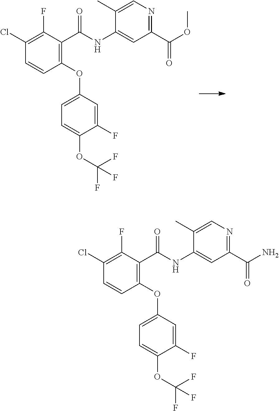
C1(OC2=CC=C(OC(F)(F)F)C(F)=C2)=C(C(NC2=CC(C(OC)=O)=NC=C2C)=O)C(F)=C(Cl)C=C1.C1(OC2=CC=C(OC(F)(F)F)C(F)=C2)=C(C(NC2=CC(C(N)=O)=NC=C2C)=O)C(F)=C(Cl)C=C1
